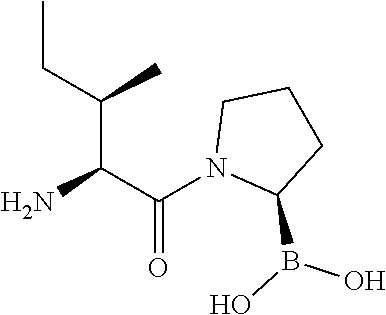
NC(C(N1C(B(O)O)CCC1)=O)C(CC)C
